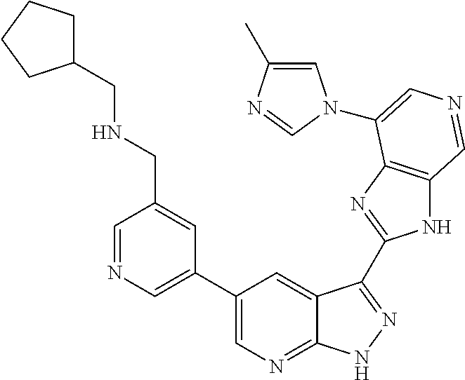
C1(C2=CN=CC(CNCC3CCCC3)=C2)=CN=C2C(=C1)C(C1=NC3=C(N1)C=NC=C3N1C=C(C)N=C1)=NN2
